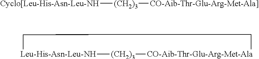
[Cyclo[Leu-His-Asn-Leu-NH][(CH2)3][CO-Aib-Thr-Glu-Arg-Met-Ala]].[Leu-His-Asn-Leu-NH]1[(CH2)3][CO-Aib-Thr-Glu-Arg-Met-Ala]CC1
